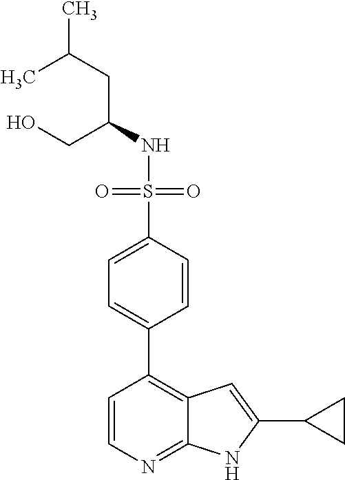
C(NS(=O)(=O)C1=CC=C(C2=C3C(=NC=C2)NC(C2CC2)=C3)C=C1)(CC(C)C)CO
